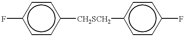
c1(F)ccc([CH2SCH2]c2ccc(F)cc2)cc1
